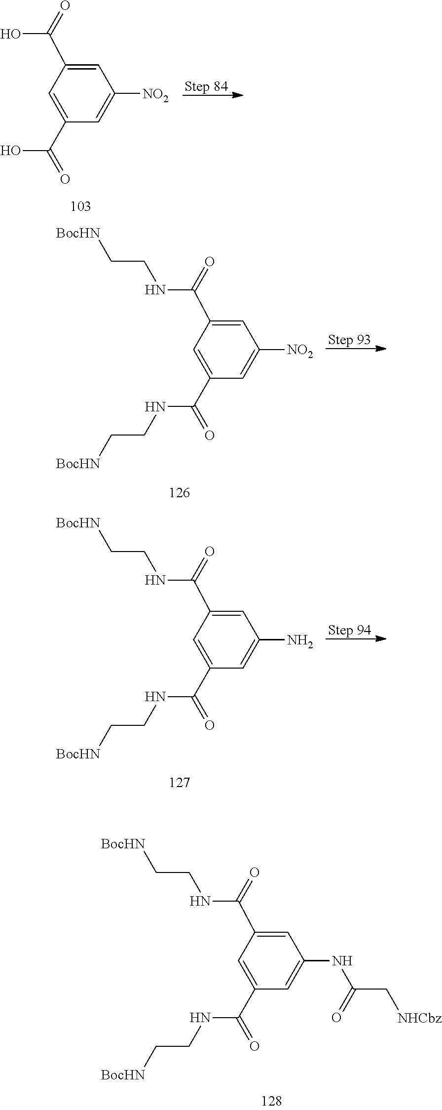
C1=C(C(=O)O)C=C([NO2])C=C1C(=O)O.C1=C(C(=O)NCC[BocHN])C=C([NO2])C=C1C(=O)NCC[BocHN].C1=C(C(=O)NCC[BocHN])C=C(N)C=C1C(=O)NCC[BocHN].C1=C(C(=O)NCC[BocHN])C=C(NC(C[NHCbz])=O)C=C1C(=O)NCC[BocHN]
